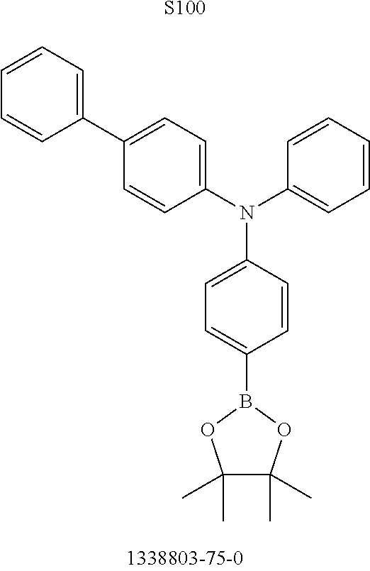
C1(C)(C)C(C)(C)OB(C2=CC=C(N(C3=CC=C(C4=CC=CC=C4)C=C3)C3=CC=CC=C3)C=C2)O1.[S100]
